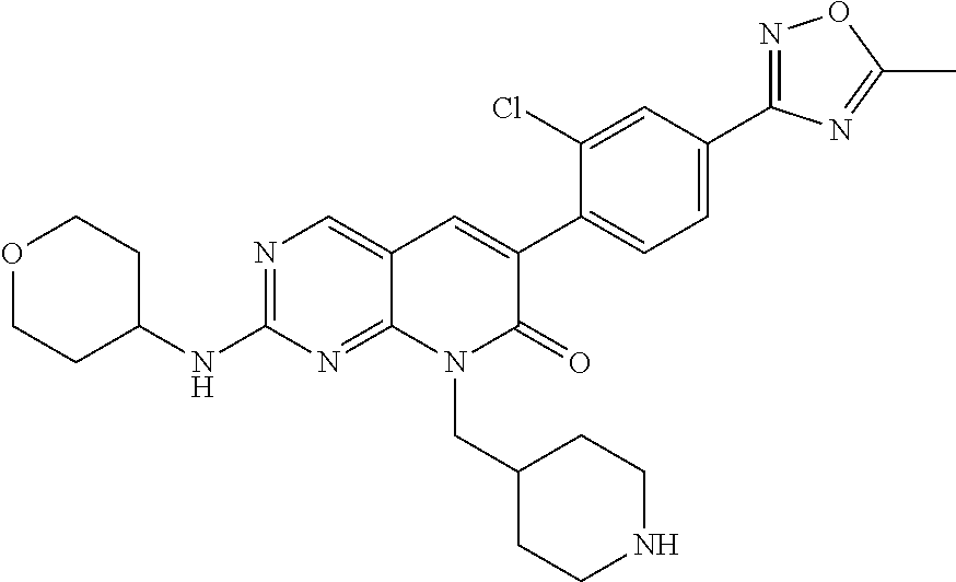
C1(C2=CC=C(C3=CC4=CN=C(NC5CCOCC5)N=C4N(CC4CCNCC4)C3=O)C(Cl)=C2)=NOC(C)=N1
